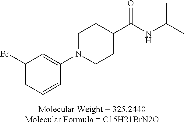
C1(Br)=CC=CC(N2CCC(C(NC(C)C)=O)CC2)=C1
